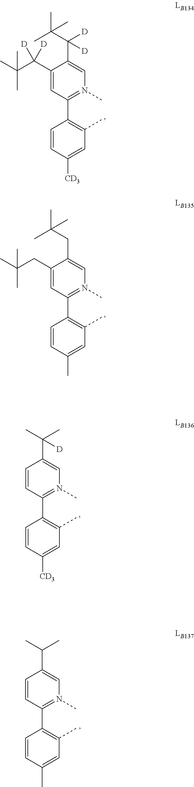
C1(C(C(C)(C)C)([D])[D])=CC(C2=C(C)C=C([CD3])C=C2)=N(C)C=C1C([D])(C(C)(C)C)[D].C1(CC(C)(C)C)=CC(C2=C(C)C=C(C)C=C2)=N(C)C=C1CC(C)(C)C.C1=CC(C2=C(C)C=C([CD3])C=C2)=N(C)C=C1C(C)([D])C.C1=CC(C2=C(C)C=C(C)C=C2)=N(C)C=C1C(C)C
